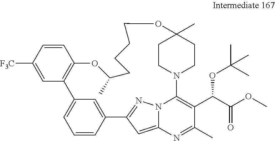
C1=CC2=CC(=C1)C1=C(C=CC([F3C])=C1)OC(C)CCCCOC1(C)CCN(C3=C(C(C(OC)=O)OC(C)(C)C)C(C)=NC4=CC2=NN43)CC1
